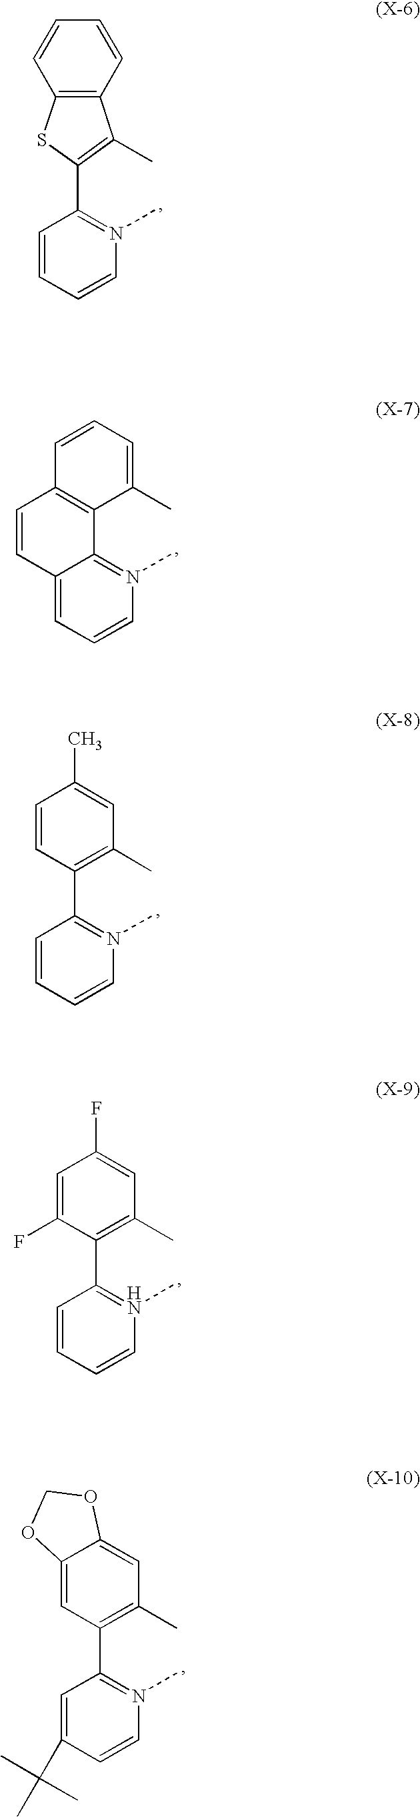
C1(C2=C(C)C3=C(S2)C=CC=C3)=N(C)C=CC=C1.C12=N(C)C=CC=C1C=CC1=C2C(C)=CC=C1.C1(C2=C(C)C=C(C)C=C2)=N(C)C=CC=C1.C1(C2=C(C)C=C(F)C=C2F)=N(C)C=CC=C1.C1(C2=C(C)C=C3C(=C2)OCO3)=N(C)C=CC(C(C)(C)C)=C1
